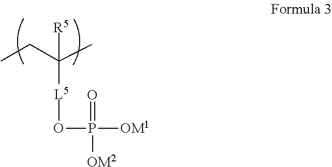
CCC(C)([L5]OP([OM1])(=O)[OM2])[R5]
